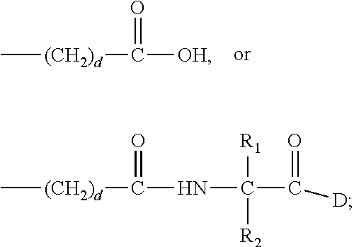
C[(CH2)d]C([OH])=O.C[(CH2)d]C(NC(C([D])=O)([R1])[R2])=O
